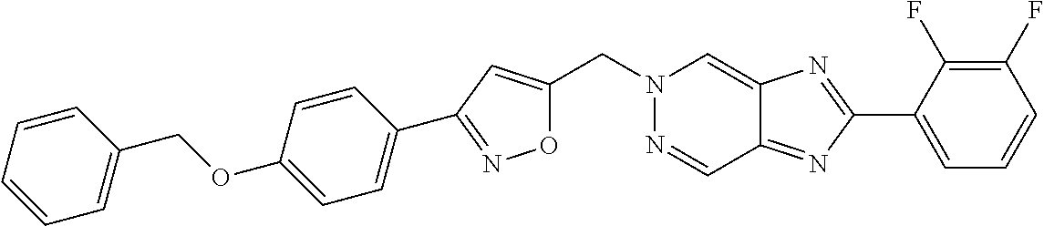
C(N1N=CC2=NC(C3=CC=CC(F)=C3F)=NC2=C1)C1=CC(C2=CC=C(OCC3=CC=CC=C3)C=C2)=NO1
